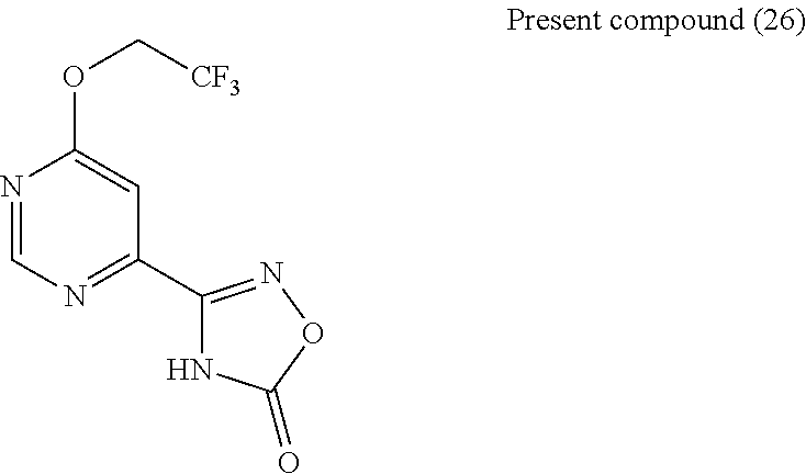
N1=CN=C(C2=NOC(=O)N2)C=C1OC[CF3]
